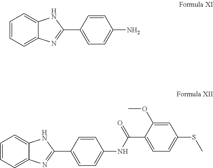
C1=CC=C2C(=C1)NC(C1=CC=C(N)C=C1)=N2.C1=CC=C2C(=C1)NC(C1=CC=C(NC(C3=CC=C(SC)C=C3OC)=O)C=C1)=N2
